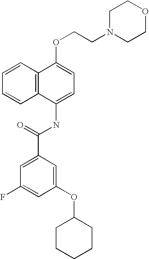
C1=CC2=C(C=C1)C(NC(C1=CC(F)=CC(OC3CCCCC3)=C1)=O)=CC=C2OCCN1CCOCC1
